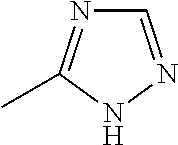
C1=NNC(C)=N1
